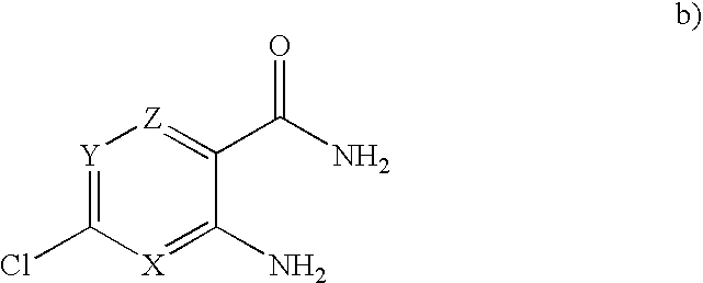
[Y]1=C(Cl)[X]=C(N)C(C(N)=O)=[Z]1
